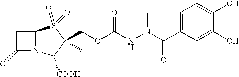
C1C(=O)N2C1S(=O)(=O)C(C)(COC(NN(C(C1=CC=C(O)C(O)=C1)=O)C)=O)C2[COOH]
